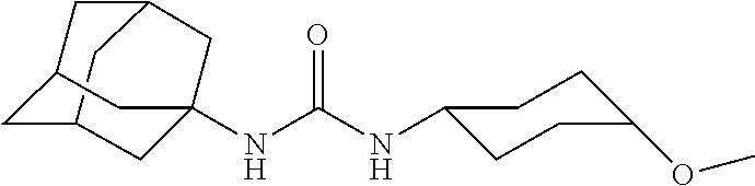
C12CC3CC(C1)CC(NC(NC1CCC(OC)CC1)=O)(C3)C2
